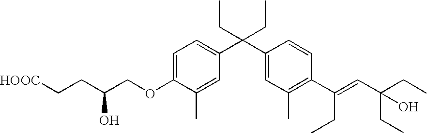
C1=C(OCC(CC[HOOC])O)C(C)=CC(C(C2=CC(C)=C(C(=CC(O)(CC)CC)CC)C=C2)(CC)CC)=C1
